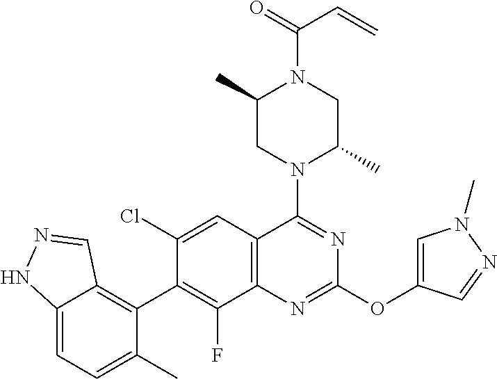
C12=CC=C(C)C(C3=C(F)C4=C(C=C3Cl)C(N3C(C)CN(C(=O)C=C)C(C)C3)=NC(OC3=CN(C)N=C3)=N4)=C1C=NN2
